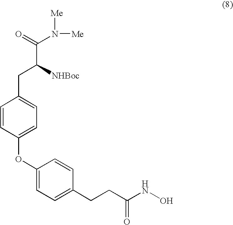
C(C([NHBoc])CC1=CC=C(OC2=CC=C(CCC(NO)=O)C=C2)C=C1)(=O)N([Me])[Me]
